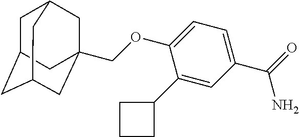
C(OC1=CC=C(C(=O)N)C=C1C1CCC1)C12CC3CC(CC(C1)C3)C2
